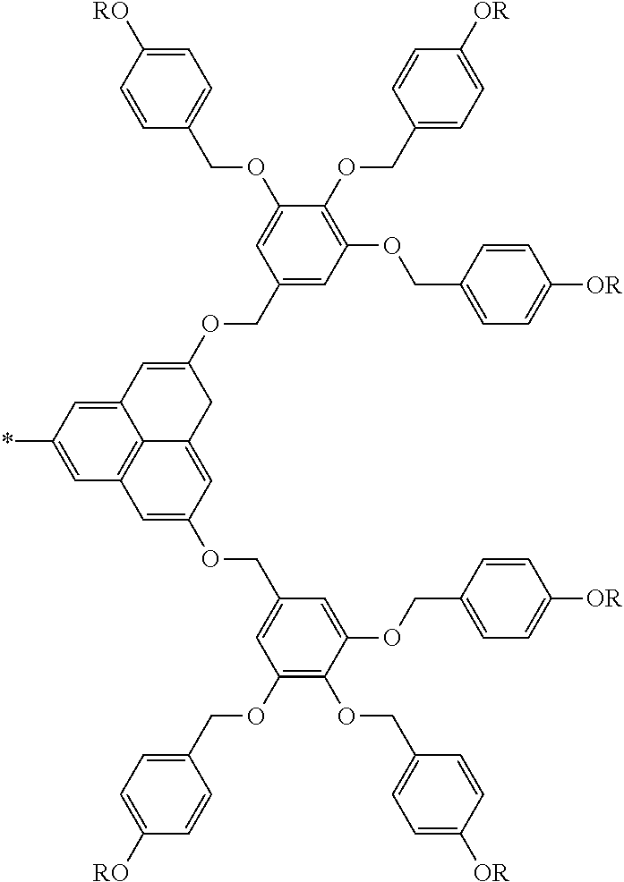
C1(COC2=CC3=CC(*)=CC4=C3C(=CC(OCC3=CC(OCC5=CC=C([RO])C=C5)=C(OCC5=CC=C([OR])C=C5)C(OCC5=CC=C([OR])C=C5)=C3)=C4)C2)=CC(OCC2=CC=C([OR])C=C2)=C(OCC2=CC=C([OR])C=C2)C(OCC2=CC=C([RO])C=C2)=C1
